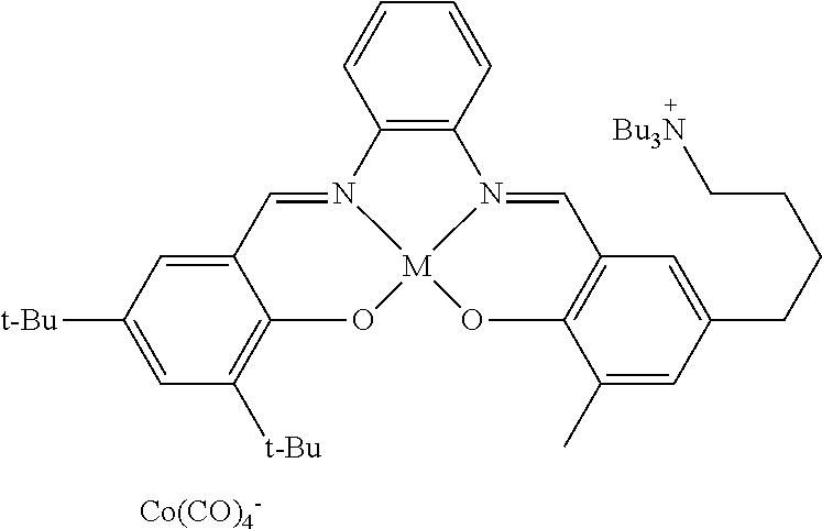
C12=C(C=CC=C1)N1=CC3=C(O[M]14OC1=C([t-Bu])C=C([t-Bu])C=C1C=N24)C(C)=CC(CCCC[Bu3N])=C3.[Co(CO)4-]
